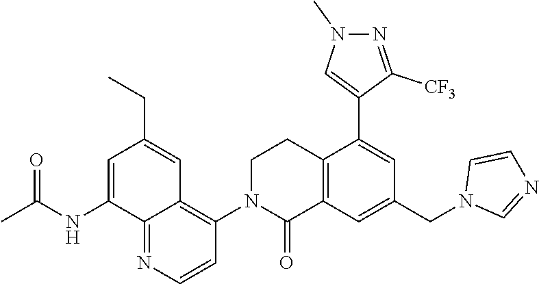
C1=C(NC(=O)C)C2=NC=CC(N3C(=O)C4=C(CC3)C(C3=CN(C)N=C3[CF3])=CC(CN3C=NC=C3)=C4)=C2C=C1CC
